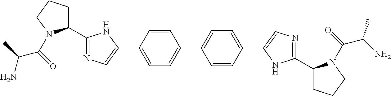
C1(C2CCCN2C(=O)C(C)N)=NC=C(C2=CC=C(C3=CC=C(C4=CN=C(C5CCCN5C(=O)C(N)C)N4)C=C3)C=C2)N1
